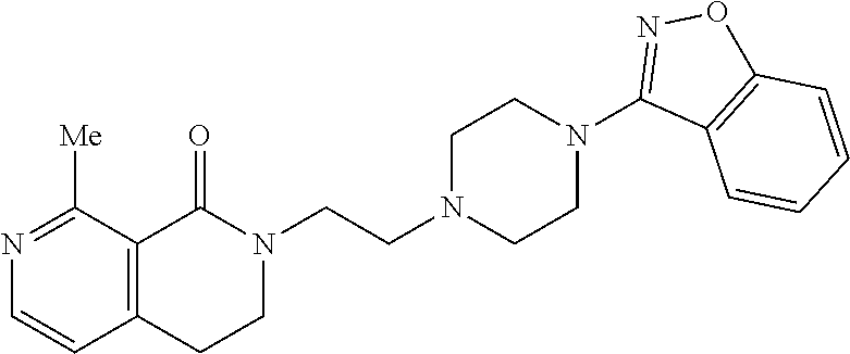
N1(CCN2CCN(C3=NOC4=C3C=CC=C4)CC2)C(=O)C2=C(CC1)C=CN=C2[Me]
